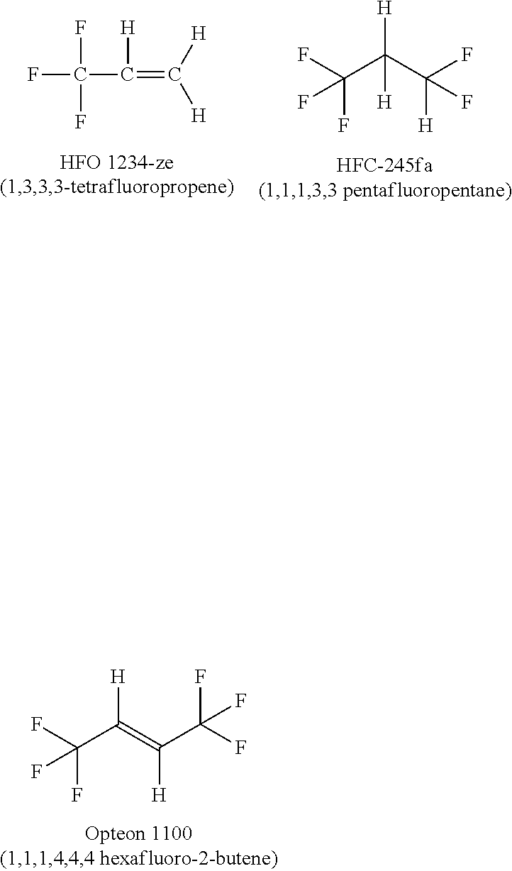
FC(C(=C([H])[H])[H])(F)F.C(C(C(F)([H])F)([H])[H])(F)(F)F.C(C(=C(C(F)(F)F)[H])[H])(F)(F)F
